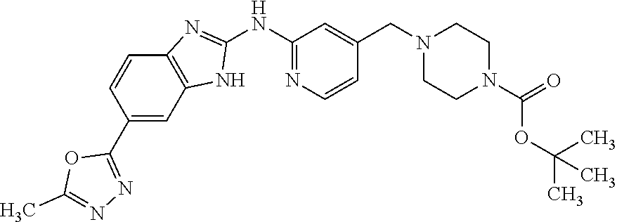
C1(C2=NN=C(C)O2)=CC2=C(C=C1)N=C(NC1=NC=CC(CN3CCN(C(=O)OC(C)(C)C)CC3)=C1)N2
